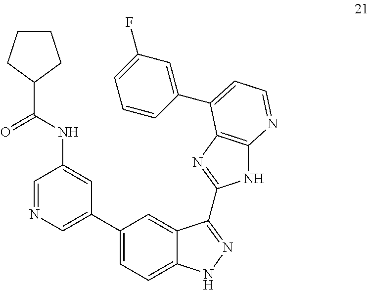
C1(C2=CC=C3C(=C2)C(C2=NC4=C(N2)N=CC=C4C2=CC(F)=CC=C2)=NN3)=CN=CC(NC(=O)C2CCCC2)=C1
